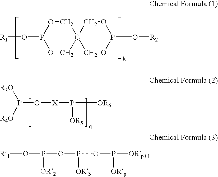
P(O[X]P([OR6])[OR5])([R4O])[R3O].C12(COP(O[R1])OC1)COP(O[R2])OC2.[R1]OP(OP(OP([ORp+1])[ORp])[OR3])[OR2]
